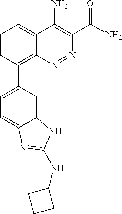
C1=CC(C2=CC=C3C(=C2)NC(NC2CCC2)=N3)=C2C(=C1)C(N)=C(C(N)=O)N=N2
